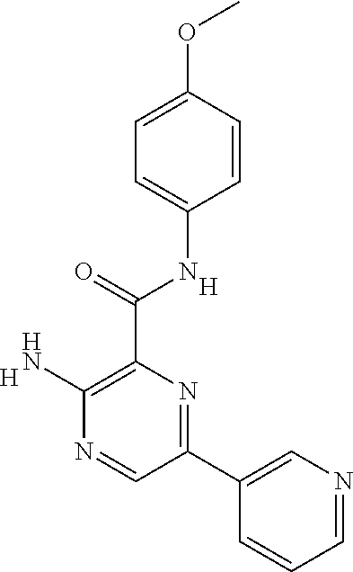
C1=NC=C(C2=NC(C(=O)NC3=CC=C(OC)C=C3)=C(N)N=C2)C=C1.[H].[H]
